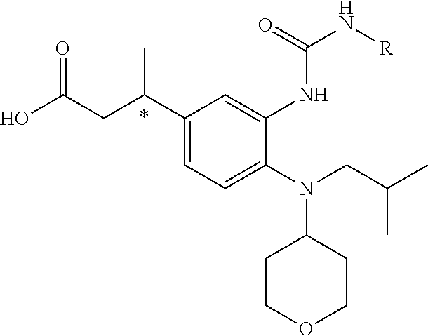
N(C1CCOCC1)(CC(C)C)C1=CC=C(C(CC(O)=O)C)C=C1NC(=O)N[R]
